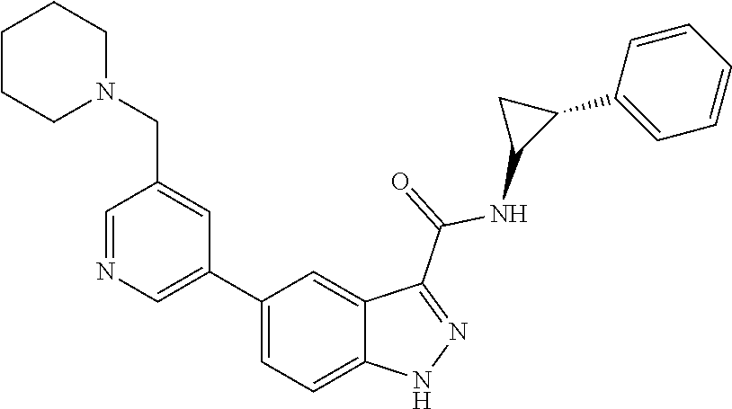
C1(C2=CN=CC(CN3CCCCC3)=C2)=CC=C2C(=C1)C(C(=O)NC1C(C3=CC=CC=C3)C1)=NN2
